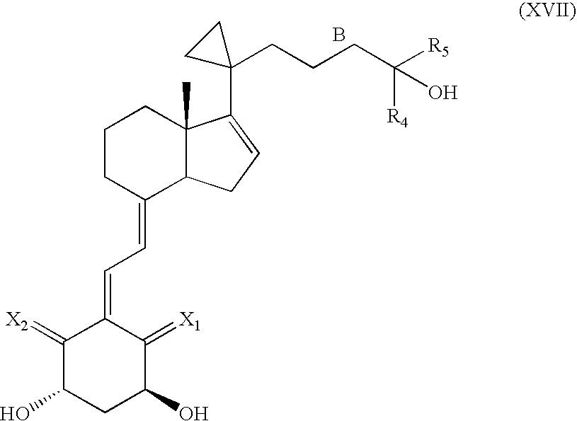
C1(=[X2])C(O)CC(O)C(=[X1])C1=CC=C1C2C(C)(CCC1)C(C1(CCCC([R5])(O)[R4])CC1)=CC2.B
